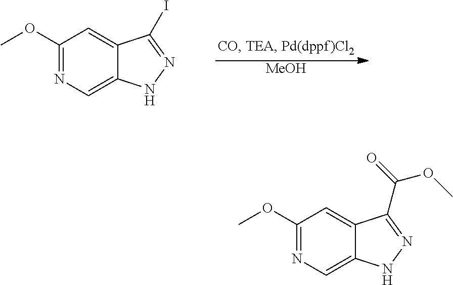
[MeOH].C1(OC)=NC=C2C(=C1)C(I)=NN2.C1(OC)=NC=C2C(=C1)C(C(=O)OC)=NN2
